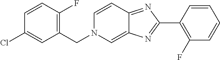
C1=CC(F)=C(CN2C=C3C(=NC(C4=C(F)C=CC=C4)=N3)C=C2)C=C1Cl
